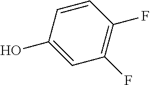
C1=CC(O)=CC(F)=C1F
